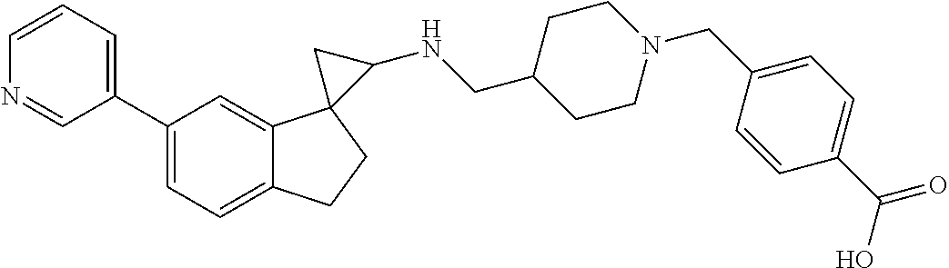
C1(C2=CC=CN=C2)=CC=C2C(=C1)C1(CC2)C(NCC2CCN(CC3=CC=C(C(O)=O)C=C3)CC2)C1
